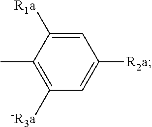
C1=C([R1a])C(C)=C([-R3a])C=C1[R2a]
